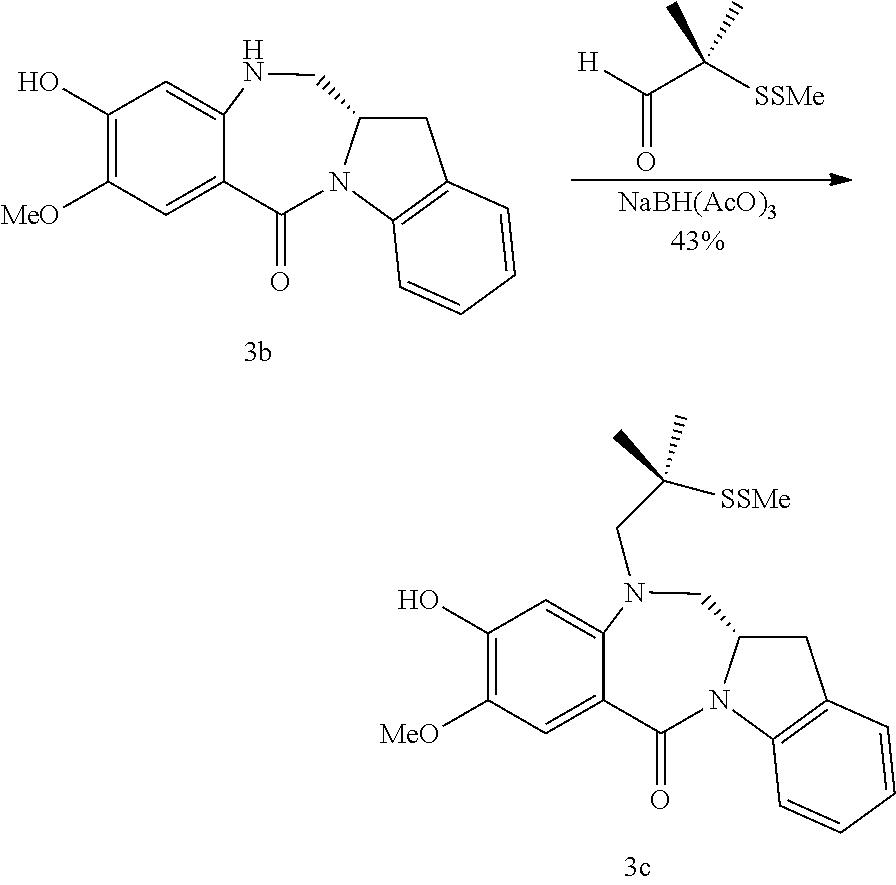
OC1=C([MeO])C=C2C(=O)N3C4=C(CC3CNC2=C1)C=CC=C4.O=C([H])C([SSMe])(C)C.OC1=C([MeO])C=C2C(=O)N3C4=C(CC3CN(CC(C)([SSMe])C)C2=C1)C=CC=C4
